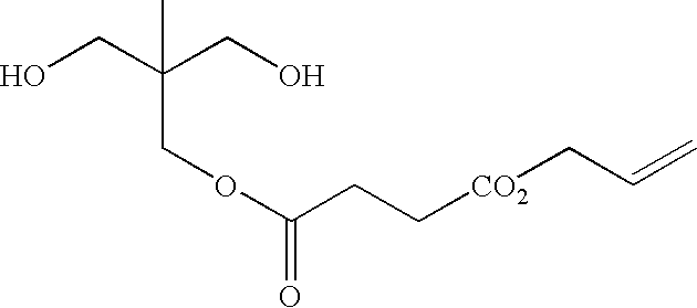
OCC(CO)(COC(=O)CC[CO2]CC=C)C
